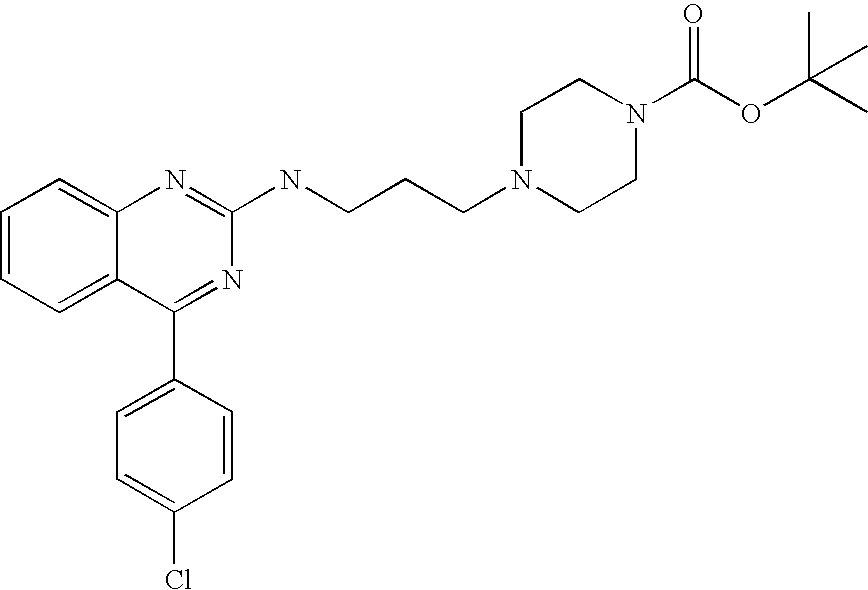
C1=CC=C2C(=C1)N=C(NCCCN1CCN(C(OC(C)(C)C)=O)CC1)N=C2C1=CC=C(Cl)C=C1
